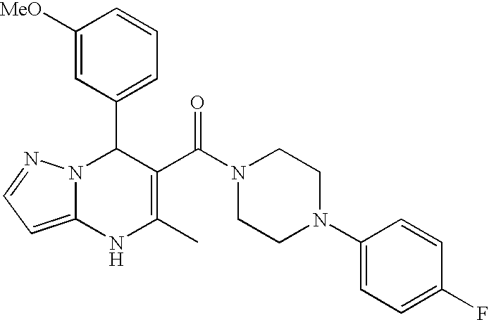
C1([MeO])=CC(C2N3C(=CC=N3)NC(C)=C2C(N2CCN(C3=CC=C(F)C=C3)CC2)=O)=CC=C1
